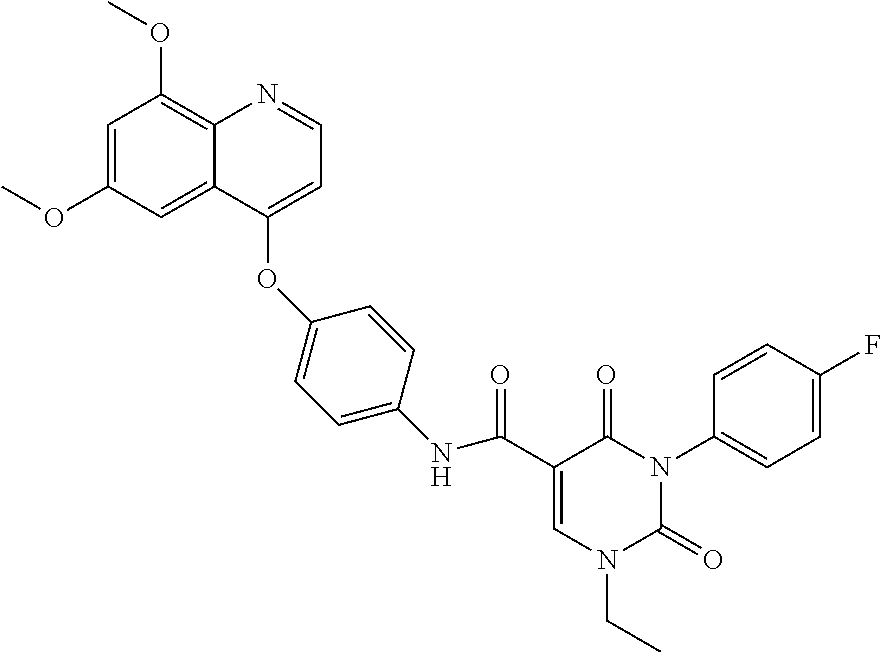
C1=C(OC)C=C2C(=C1OC)N=CC=C2OC1=CC=C(NC(C2=CN(CC)C(=O)N(C3=CC=C(F)C=C3)C2=O)=O)C=C1
